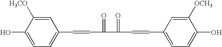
C1(O)=CC=C(C=CC(C(C=CC2=CC=C(O)C([OCH3])=C2)=O)=O)C=C1[H3CO]
